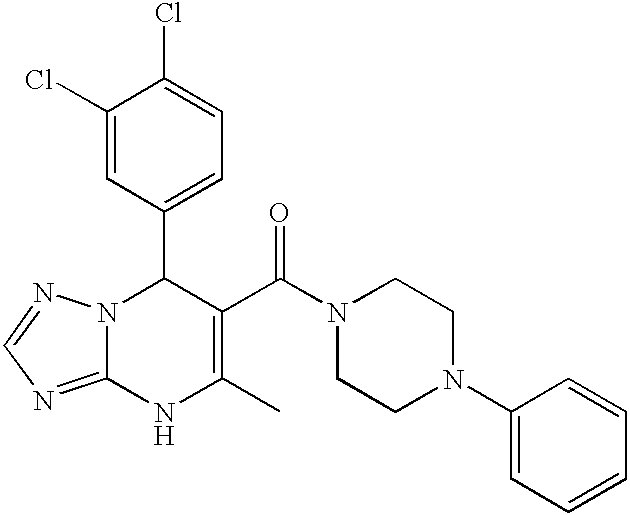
C1(Cl)=CC(C2N3C(=NC=N3)NC(C)=C2C(N2CCN(C3=CC=CC=C3)CC2)=O)=CC=C1Cl
